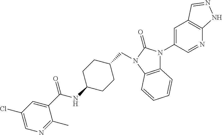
C(C1CCC(NC(C2=CC(Cl)=CN=C2C)=O)CC1)N1C(=O)N(C2=CC3=C(N=C2)NN=C3)C2=C1C=CC=C2
